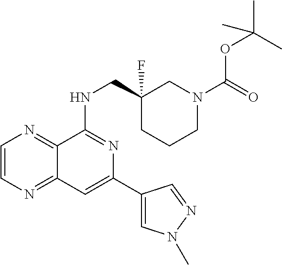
C1=CN=C2C(=N1)C(NCC1(F)CCCN(C(=O)OC(C)(C)C)C1)=NC(C1=CN(C)N=C1)=C2
